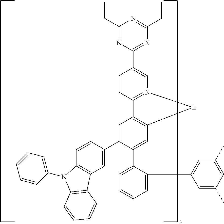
C1=CC(C2=CC3=C(C=C2C2=CC=CC=C2C2=CC(C)=CC(C)=C2)[Ir]N2=C3C=CC(C3=NC(CC)=NC(CC)=N3)=C2)=CC2=C1N(C1=CC=CC=C1)C1=C2C=CC=C1
